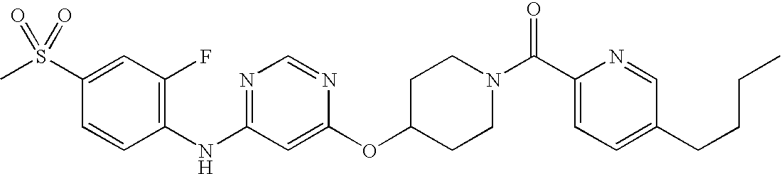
C1(S(C)(=O)=O)=CC(F)=C(NC2=NC=NC(OC3CCN(C(C4=CC=C(CCCC)C=N4)=O)CC3)=C2)C=C1
